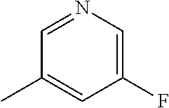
C1(F)=CN=CC(C)=C1
